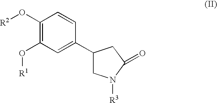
C1(O[R2])=C(O[R1])C=C(C2CN([R3])C(=O)C2)C=C1
